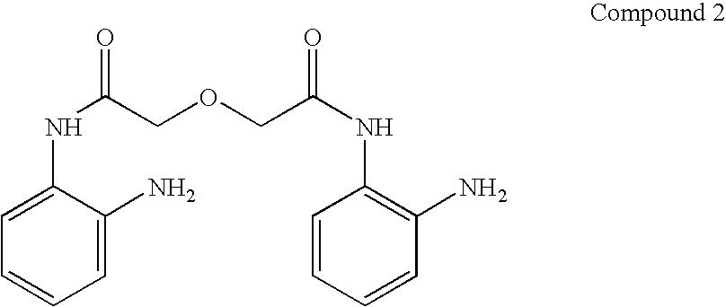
C1=C(NC(=O)COCC(NC2=C(N)C=CC=C2)=O)C(N)=CC=C1
